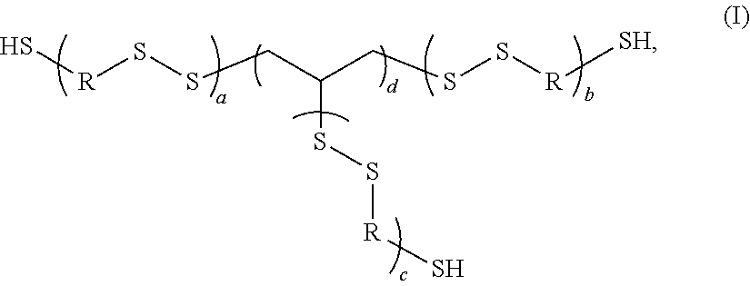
S[R]SSCC(CSS[R][SH])SS[R]S
